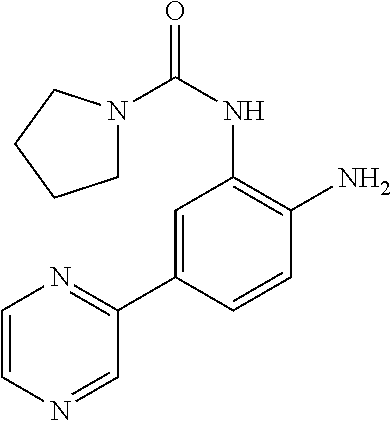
C1=C(C2=NC=CN=C2)C=CC(N)=C1NC(=O)N1CCCC1
